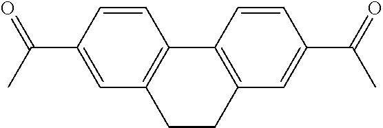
C1=CC2=C(C=C1C(C)=O)CCC1=C2C=CC(C(=O)C)=C1
